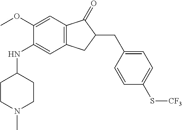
C1(OC)=CC2=C(C=C1NC1CCN(C)CC1)CC(CC1=CC=C(S[CF3])C=C1)C2=O
